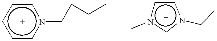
c1cccn(CCCC)c1.c1n(C)cn(CC)c1
